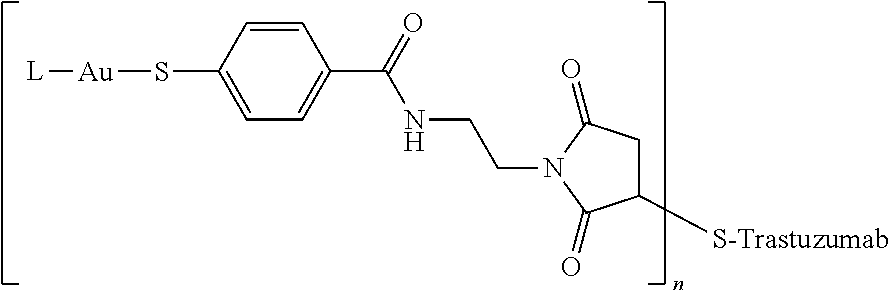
C1=CC(S[Au][L])=CC=C1C(=O)NCCN1C(=O)C([S-Trastuzumab])CC1=O
